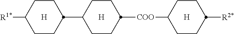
C1CC([R1*])CCC1C1CCC([COO]C2CCC([R2*])CC2)CC1.[H].[H].[H]
